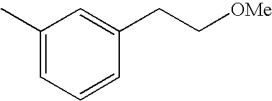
C1(C)=CC=CC(CC[OMe])=C1
